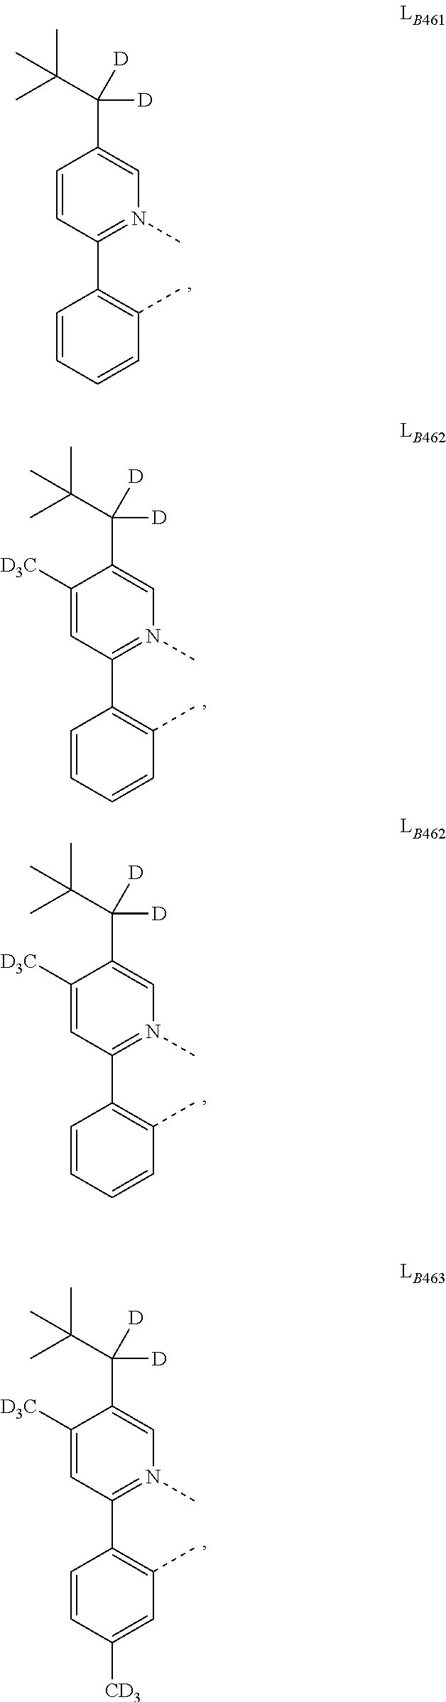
C1=CC(C2=C(C)C=CC=C2)=N(C)C=C1C(C(C)(C)C)([D])[D].C1([D3C])=CC(C2=C(C)C=CC=C2)=N(C)C=C1C(C(C)(C)C)([D])[D].C1([D3C])=CC(C2=C(C)C=CC=C2)=N(C)C=C1C(C(C)(C)C)([D])[D].C1([D3C])=CC(C2=C(C)C=C([CD3])C=C2)=N(C)C=C1C(C(C)(C)C)([D])[D]
